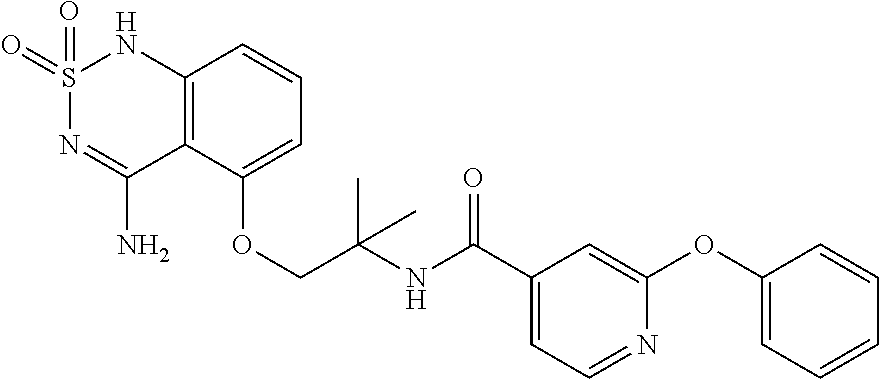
C12=C(C(OCC(NC(C3=CC=NC(OC4=CC=CC=C4)=C3)=O)(C)C)=CC=C1)C(N)=NS(=O)(=O)N2
